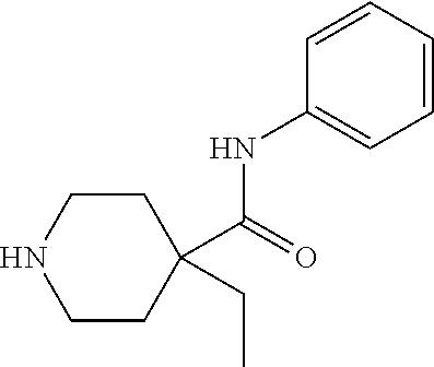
C1=CC=CC=C1NC(C1(CC)CCNCC1)=O
